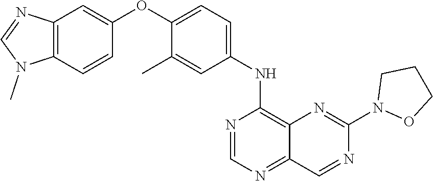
C1=NC(NC2=CC=C(OC3=CC4=C(N(C)C=N4)C=C3)C(C)=C2)=C2N=C(N3OCCC3)N=CC2=N1
